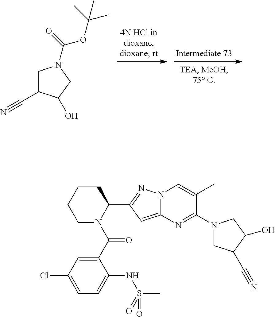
C1(C(N2C(C3=NN4C(=C3)N=C(N3CC(C#N)C(O)C3)C(C)=C4)CCCC2)=O)=CC(Cl)=CC=C1NS(C)(=O)=O.C1C(C#N)C(O)CN1C(=O)OC(C)(C)C
